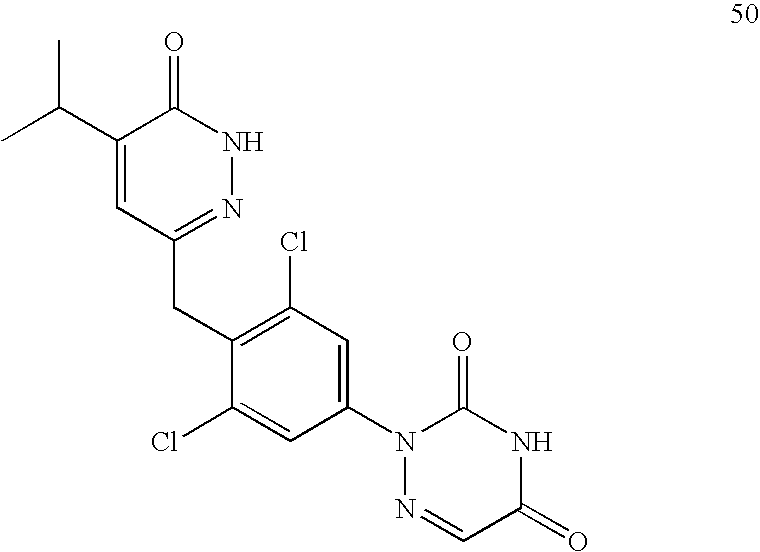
C1(C(C)C)=CC(CC2=C(Cl)C=C(N3N=CC(=O)NC3=O)C=C2Cl)=NNC1=O
